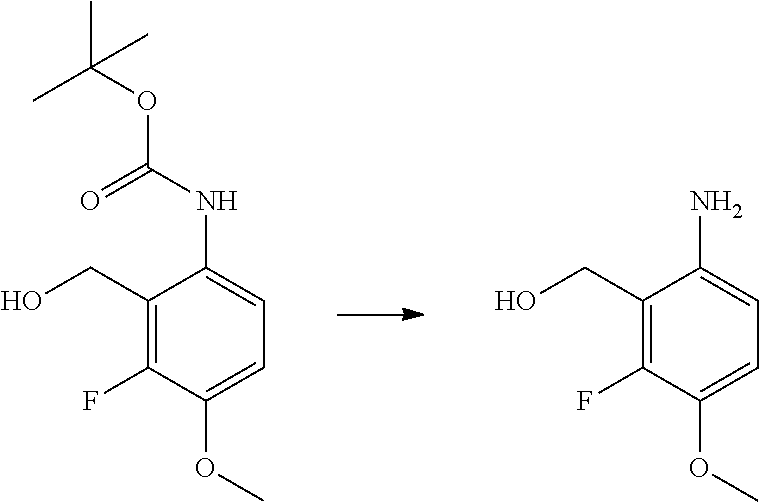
C1(F)=C(CO)C(N)=CC=C1OC.C1(F)=C(CO)C(NC(OC(C)(C)C)=O)=CC=C1OC
